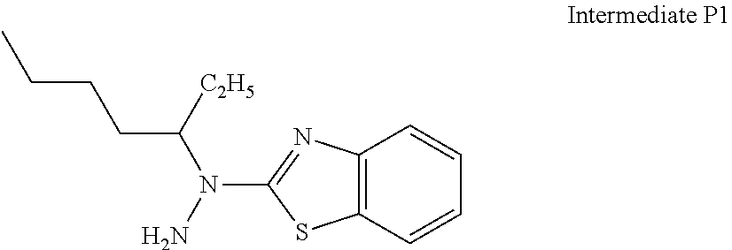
C1(N(C(CCCC)[C2H5])N)=NC2=C(S1)C=CC=C2
